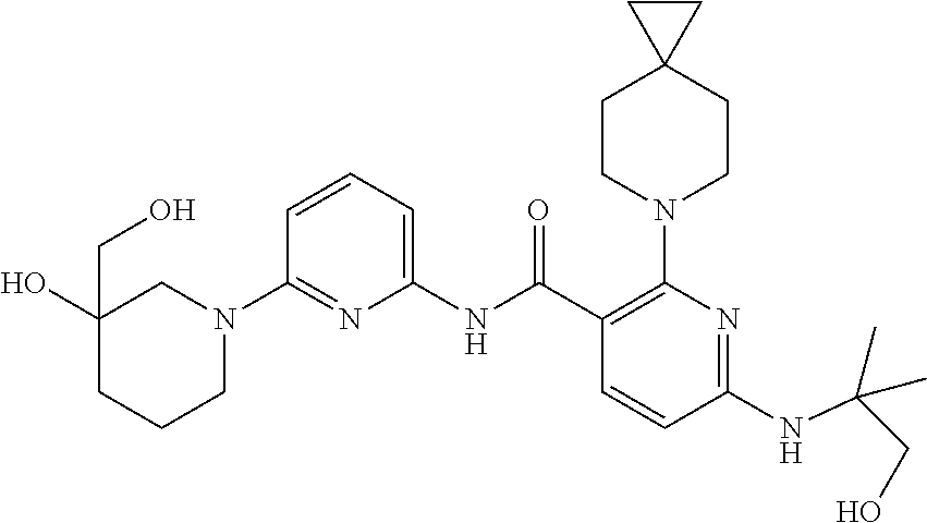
C1(NC(C2=C(N3CCC4(CC3)CC4)N=C(NC(CO)(C)C)C=C2)=O)=CC=CC(N2CC(O)(CO)CCC2)=N1
